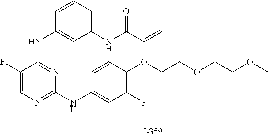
C1(F)=CN=C(NC2=CC(F)=C(OCCOCCOC)C=C2)N=C1NC1=CC(NC(C=C)=O)=CC=C1
